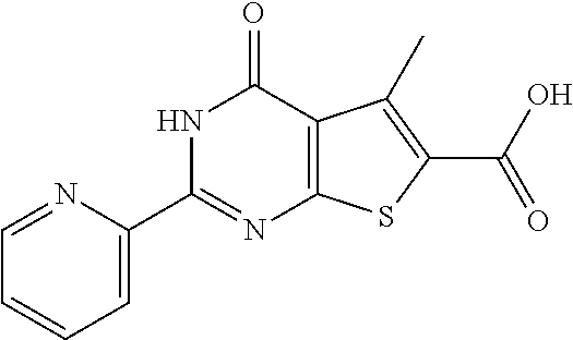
C1=CC=C(C2=NC3=C(C(=O)N2)C(C)=C(C(O)=O)S3)N=C1
